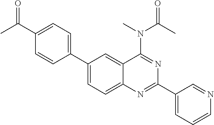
C1(C2=CC=C(C(C)=O)C=C2)=CC=C2C(=C1)C(N(C(C)=O)C)=NC(C1=CC=CN=C1)=N2
